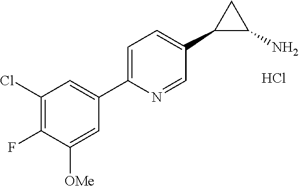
Cl.C1(Cl)=C(F)C([OMe])=CC(C2=CC=C(C3C(N)C3)C=N2)=C1
